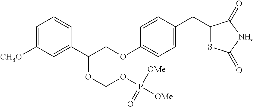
C1=C([CH3O])C=C(C(COC2=CC=C(CC3SC(=O)[NH]C3=O)C=C2)OCOP(=O)([OMe])[OMe])C=C1
